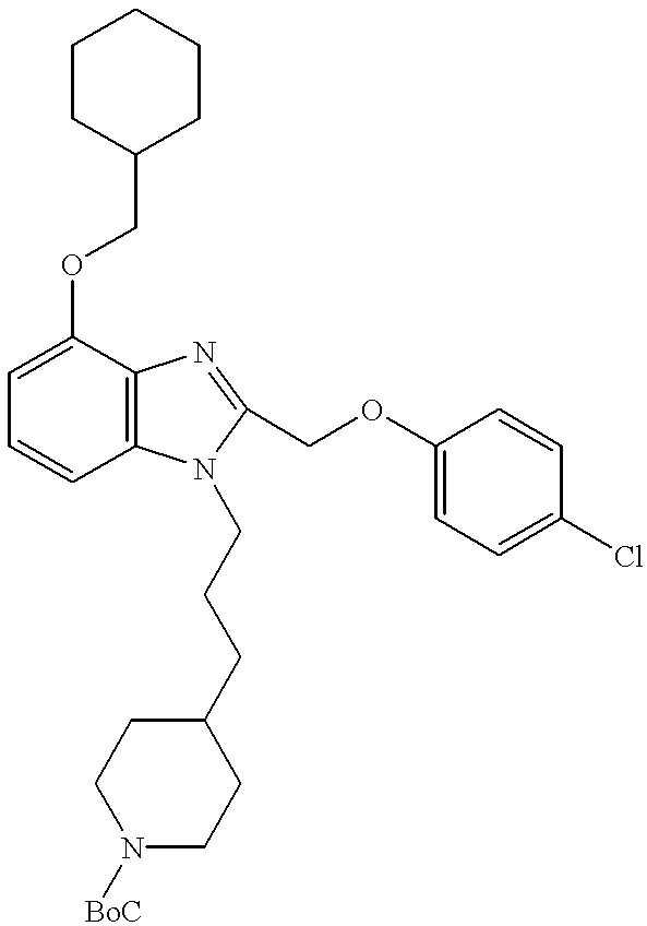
C1=C(OCC2CCCCC2)C2=C(C=C1)N(CCCC1CCN([BoC])CC1)C(COC1=CC=C(Cl)C=C1)=N2
